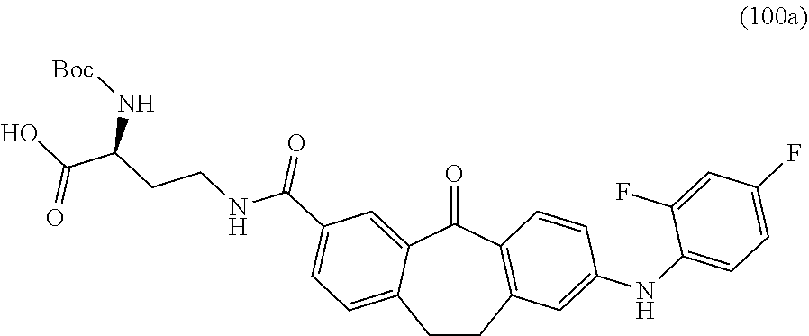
C1CC2=C(C(=O)C3=CC(C(NCCC(C(O)=O)N[Boc])=O)=CC=C13)C=CC(NC1=CC=C(F)C=C1F)=C2
